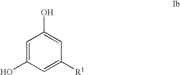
C1=C(O)C=C([R1])C=C1O
